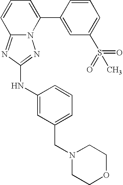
N12C(=NC(NC3=CC(CN4CCOCC4)=CC=C3)=N1)C=CC=C2C1=CC(S(C)(=O)=O)=CC=C1
